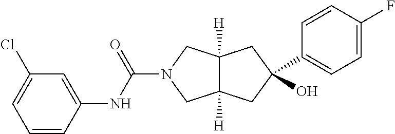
O=C(N1CC2([H])C([H])(C1)CC(O)(C1=CC=C(F)C=C1)C2)NC1=CC(Cl)=CC=C1
